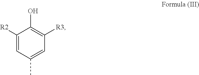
C1([R2])=CC(C)=CC([R3])=C1O
